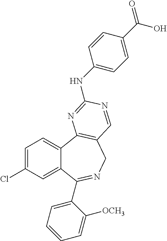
C1=C(Cl)C=C2C(=C1)C1=C(CN=C2C2=CC=CC=C2[OCH3])C=NC(NC2=CC=C(C(O)=O)C=C2)=N1
